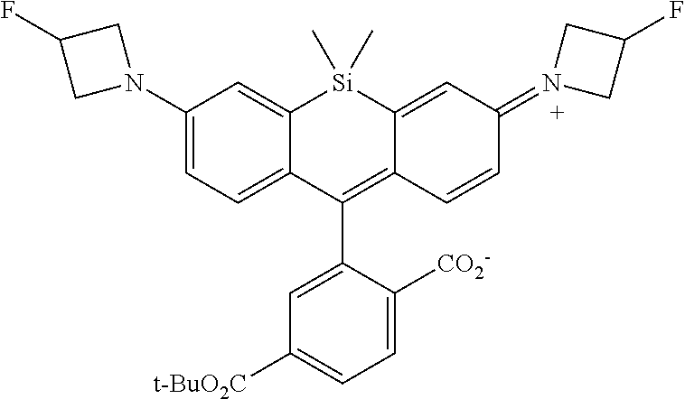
C1(N2CC(F)C2)=CC=C2C(=C1)[Si](C)(C)C1=CC(=N3CC(F)C3)C=CC1=C2C1=CC([t-BuO2C])=CC=C1[CO2-]
